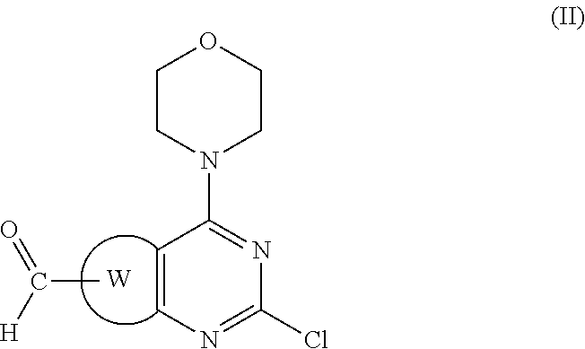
C1CN(C2=NC(Cl)=NC=C2)CCO1.[W].CC(=O)[H]
